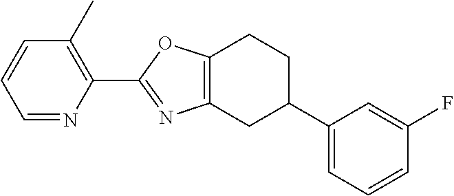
C12=C(CC(C3=CC=CC(F)=C3)CC1)N=C(C1=C(C)C=CC=N1)O2
